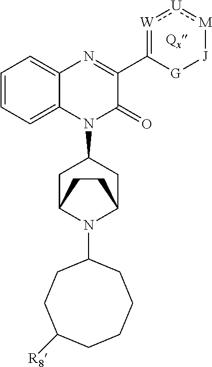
C1=CC=C2C(=C1)N=C(C1=[W]:[U]:[M][J][G]1)C(=O)N2C1CC2N(C3CCC([R8])CCCC3)C(C1)CC2
